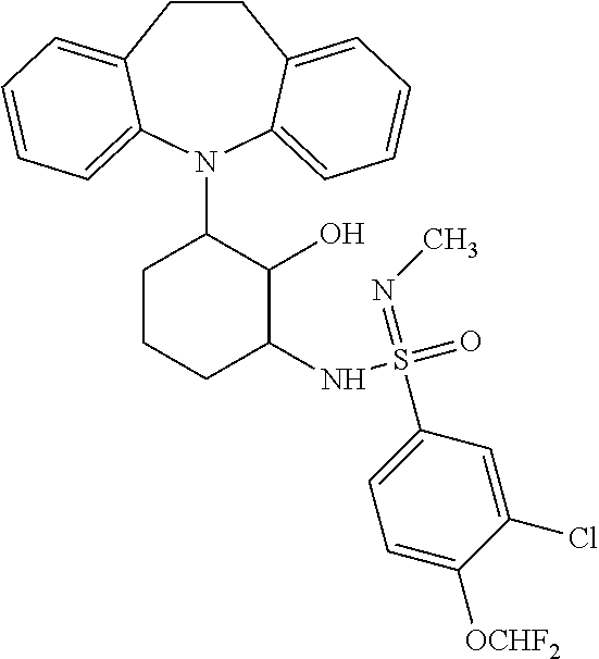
C1CC2=CC=CC=C2N(C2CCCC(NS(=O)(=NC)C3=CC=C([OCHF2])C(Cl)=C3)C2O)C2=CC=CC=C12
